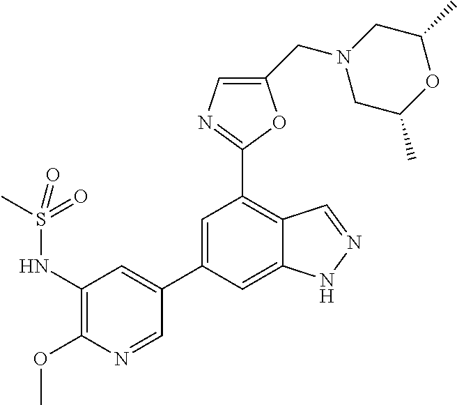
C1(NS(C)(=O)=O)=C(OC)N=CC(C2=CC(C3=NC=C(CN4CC(C)OC(C)C4)O3)=C3C(=C2)NN=C3)=C1
